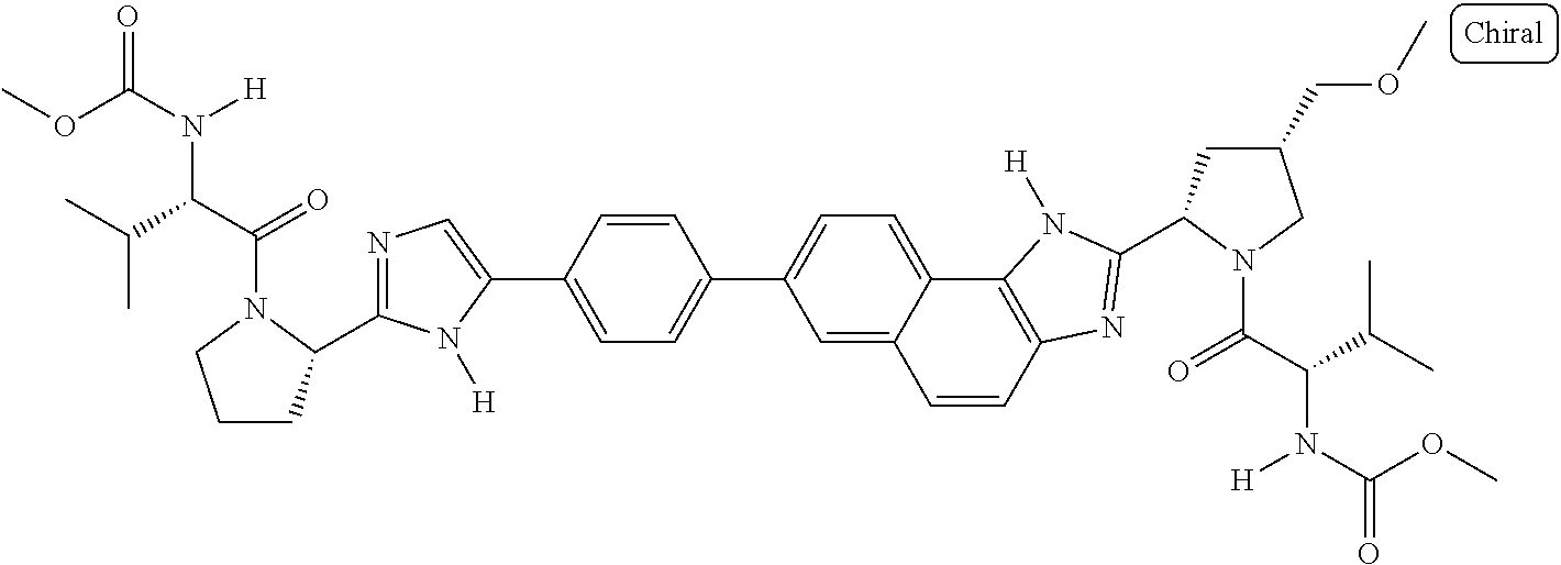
C1=CC(C2=CN=C(C3CCCN3C(C(C(C)C)N(C(OC)=O)[H])=O)N2[H])=CC=C1C1=CC=C2C(=C1)C=CC1=C2N([H])C(C2CC(COC)CN2C(C(C(C)C)N(C(OC)=O)[H])=O)=N1
